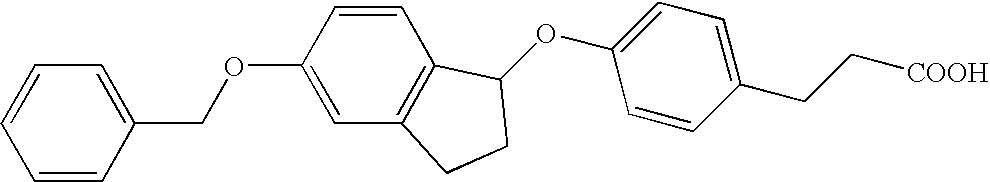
C1(CC[COOH])=CC=C(OC2C3=C(C=C(OCC4=CC=CC=C4)C=C3)CC2)C=C1
